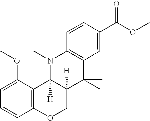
C12=C(C3([H])C([H])(CO1)C(C)(C)C1=C(N3C)C=CC(C(=O)OC)=C1)C(OC)=CC=C2
